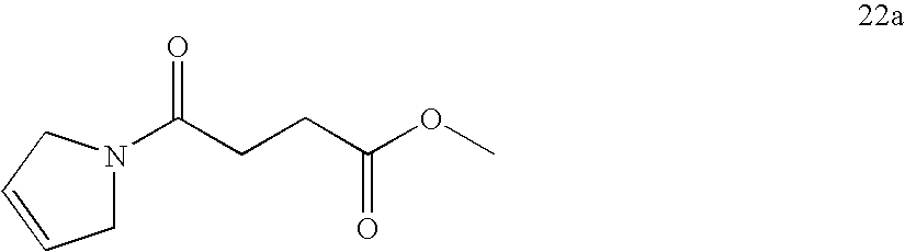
C1N(C(CCC(OC)=O)=O)CC=C1
